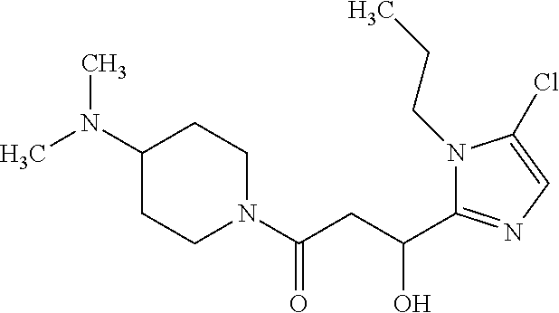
C1(N(C)C)CCN(C(CC(C2=NC=C(Cl)N2CCC)O)=O)CC1
